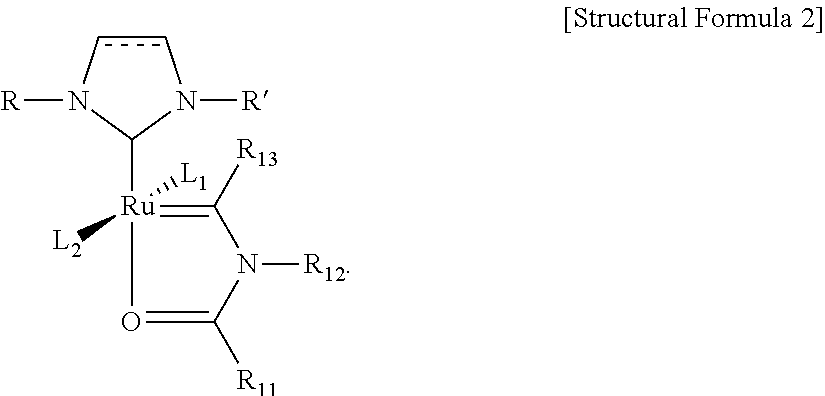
c1cN([R])C([Ru]2([L1])([L2])=C([R13])N([R12])C([R11])=O2)N1[R]
